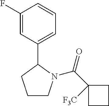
C1(F)=CC(C2CCCN2C(C2([F3C])CCC2)=O)=CC=C1
